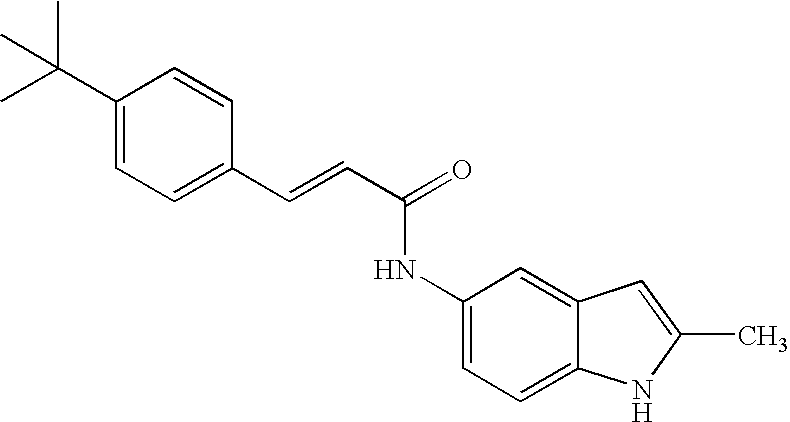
C1(C=CC(=O)NC2=CC=C3C(=C2)C=C(C)N3)=CC=C(C(C)(C)C)C=C1
